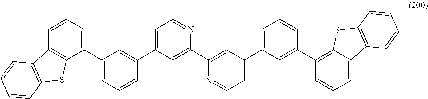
C1(C2=CC=CC3=C2SC2=C3C=CC=C2)=CC=CC(C2=CC=NC(C3=CC(C4=CC=CC(C5=C6C(=CC=C5)C5=C(S6)C=CC=C5)=C4)=CC=N3)=C2)=C1
